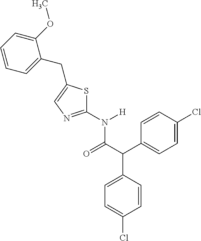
C1(N(C(C(C2=CC=C(Cl)C=C2)C2=CC=C(Cl)C=C2)=O)[H])=NC=C(CC2=CC=CC=C2OC)S1
